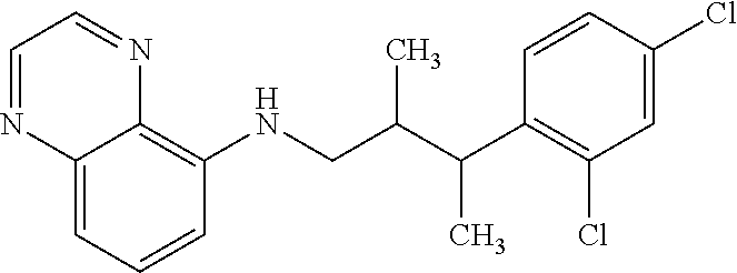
C1=CC=C2C(=C1NCC(C(C1=C(Cl)C=C(Cl)C=C1)C)C)N=CC=N2
